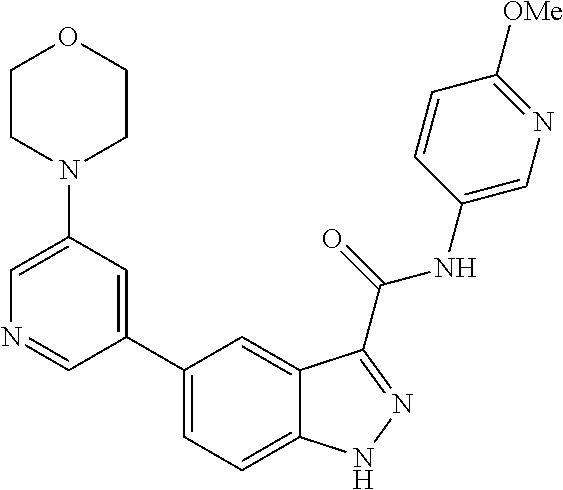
C1(N2CCOCC2)=CN=CC(C2=CC=C3C(=C2)C(C(NC2=CN=C([OMe])C=C2)=O)=NN3)=C1
